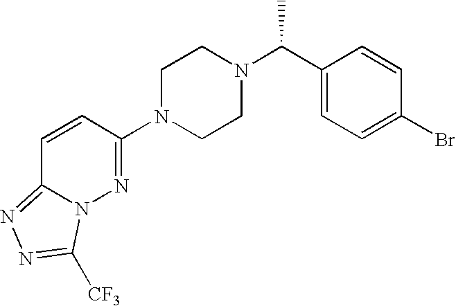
C1=CC(N2CCN(C(C3=CC=C(Br)C=C3)C)CC2)=NN2C1=NN=C2[CF3]
